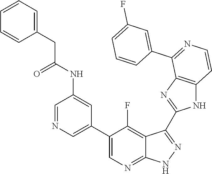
C1=NC=C(C2=CN=C3C(=C2F)C(C2=NC4=C(N2)C=CN=C4C2=CC(F)=CC=C2)=NN3)C=C1NC(CC1=CC=CC=C1)=O
